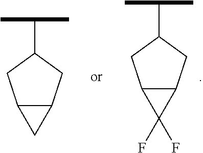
C1(C(C)C)CC2C(C1)C2(F)F.C1(C(C)C)CC2C(C1)C2
